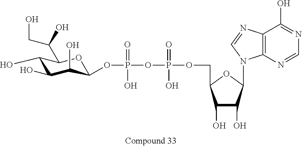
C1(O)C(O)C(O)C(OP(=O)(O)OP(=O)(O)OCC2C(O)C(O)C(N3C4=C(N=C3)C(O)=NC=N4)O2)OC1C(CO)O
